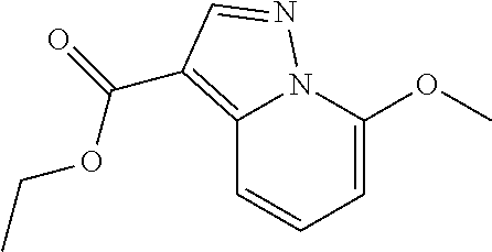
C1=CC=C(OC)N2C1=C(C(=O)OCC)C=N2
